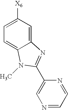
N1=CC=NC(C2=NC3=CC([X6])=CC=C3N2C)=C1
